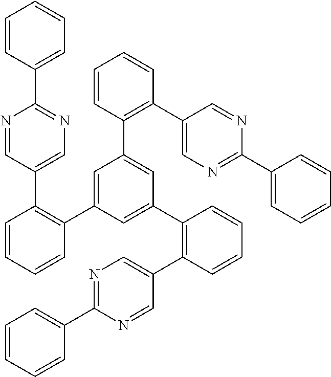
N1=C(C2=CC=CC=C2)N=CC(C2=C(C3=CC(C4=C(C5=CN=C(C6=CC=CC=C6)N=C5)C=CC=C4)=CC(C4=C(C5=CN=C(C6=CC=CC=C6)N=C5)C=CC=C4)=C3)C=CC=C2)=C1
